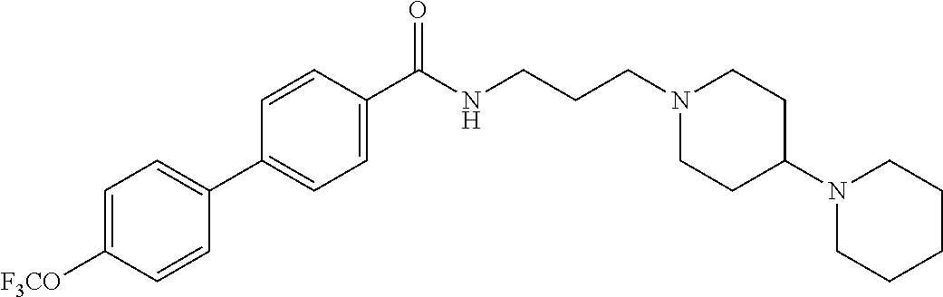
C1(C2=CC=C([F3CO])C=C2)=CC=C(C(NCCCN2CCC(N3CCCCC3)CC2)=O)C=C1
